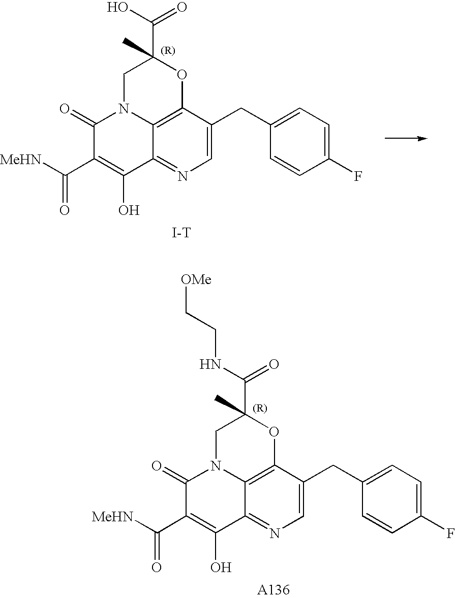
C1=C(CC2=CC=C(F)C=C2)C2=C3C(=N1)C(O)=C(C([MeHN])=O)C(=O)N3CC(C(O)=O)(C)O2.[I-T].C1=C(CC2=CC=C(F)C=C2)C2=C3C(=N1)C(O)=C(C([MeHN])=O)C(=O)N3CC(C(NCC[OMe])=O)(C)O2.[A136]
